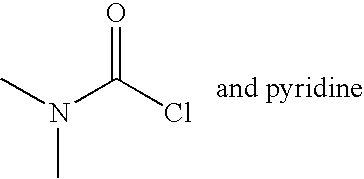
CN(C(Cl)=O)C
